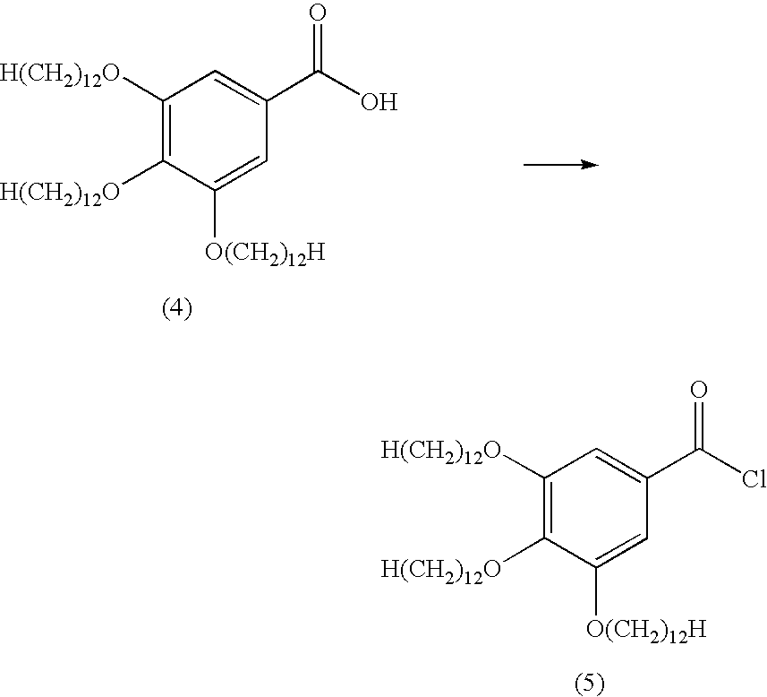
C1([H(CH2)12O])=C([H(CH2)12O])C([O(CH2)12H])=CC(C(O)=O)=C1.C1([H(CH2)12O])=C([H(CH2)12O])C([O(CH2)12H])=CC(C(Cl)=O)=C1
